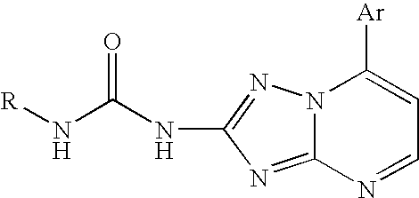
N12C(=NC(NC(N[R])=O)=N1)N=CC=C2[Ar]
